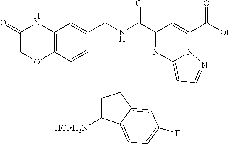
C1(=O)COC2=C(N1)C=C(CNC(C1=NC3=CC=NN3C(C([OH])=O)=C1)=O)C=C2.C1C([HClH2N])C2=CC=C(F)C=C2C1
